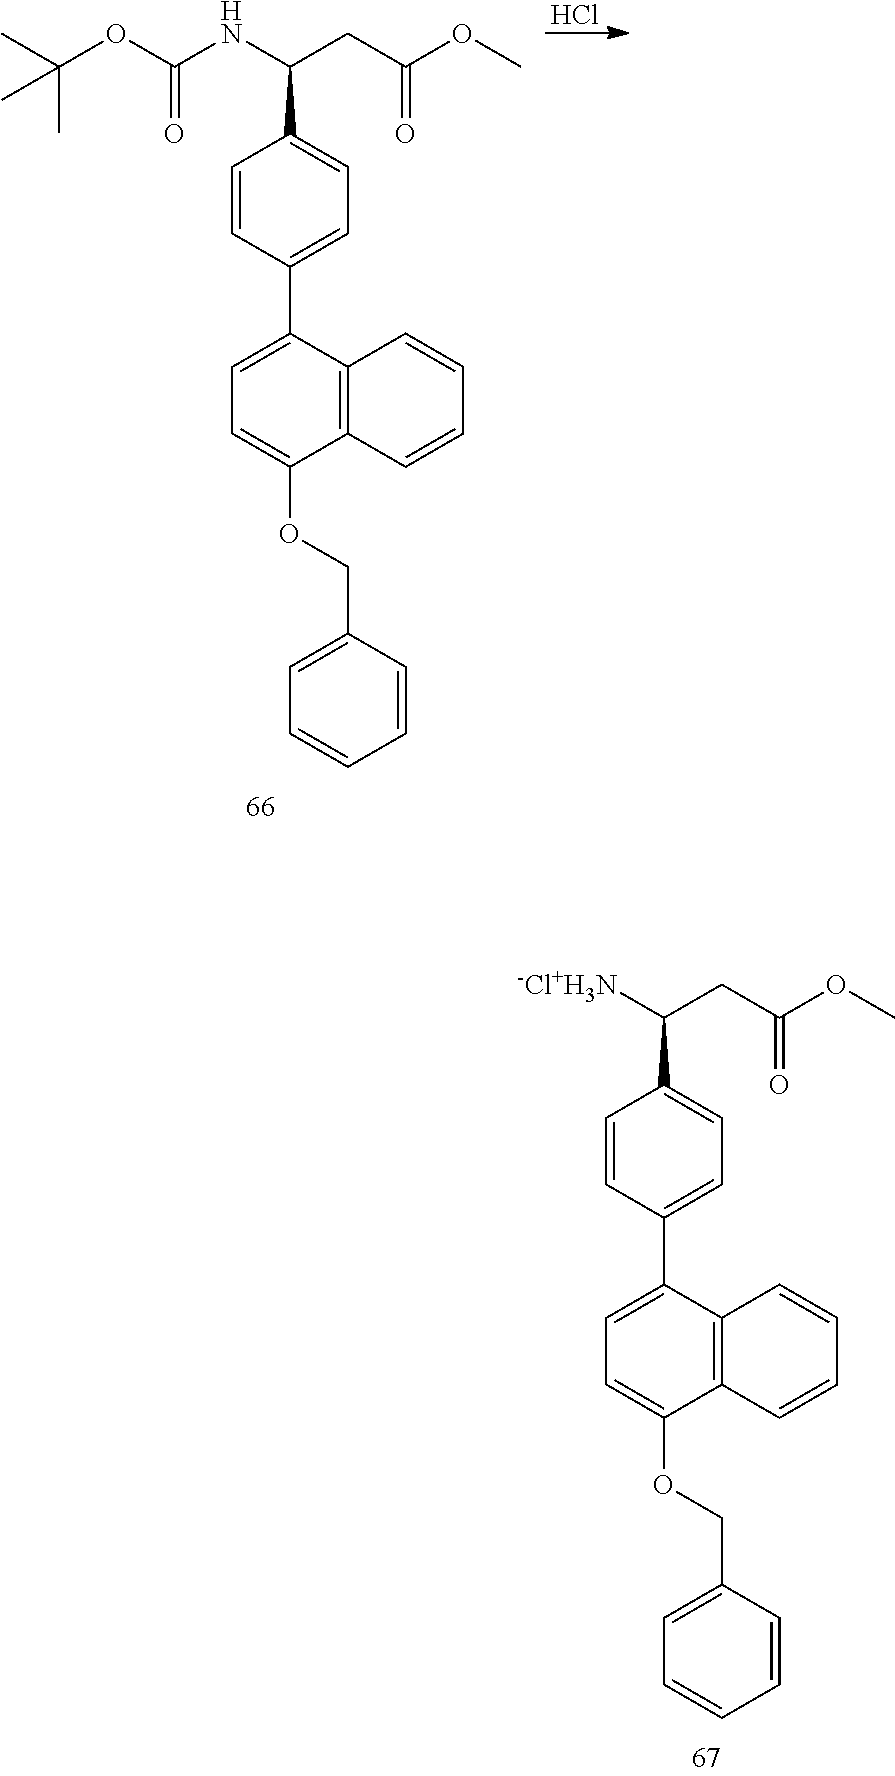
Cl.C1=C(C2=CC=C(C(CC(=O)OC)NC(=O)OC(C)(C)C)C=C2)C2=C(C(OCC3=CC=CC=C3)=C1)C=CC=C2.C1=C(C2=CC=C(C(CC(=O)OC)[-Cl+H3N])C=C2)C2=C(C(OCC3=CC=CC=C3)=C1)C=CC=C2
